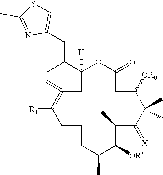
C1(C(C)=CC2=CSC(C)=N2)([H])OC(=O)CC([OR0])C(C)(C)C(=[X])C(C)C([OR])C(C)CCCC([R1])=C(=C)C1
